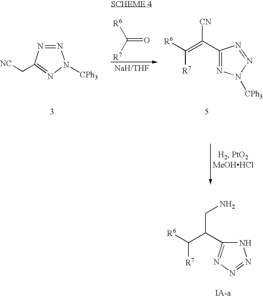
N1=NC(C[NC])=NN1[CPh3].C(=O)([R7])[R6].C1(C(=C([R6])[R7])[CN])=NN([CPh3])N=N1.N1C(C(C([R6])[R7])CN)=NN=N1
